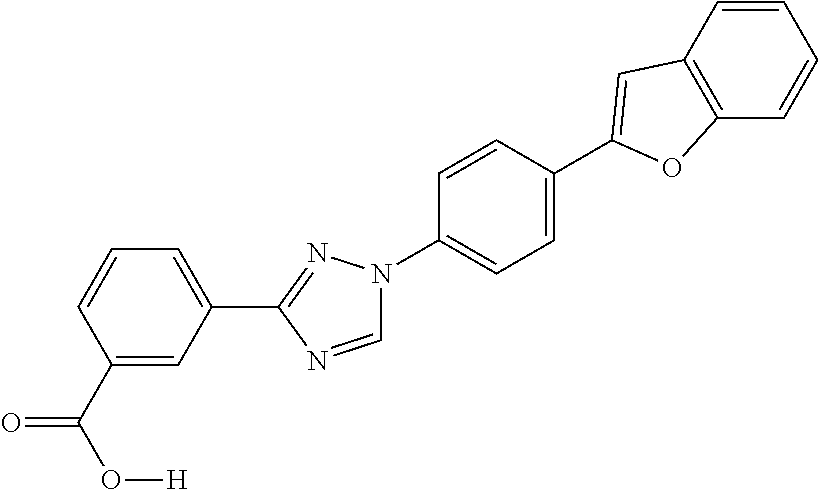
C1(C(O[H])=O)=CC(C2=NN(C3=CC=C(C4=CC5=C(C=CC=C5)O4)C=C3)C=N2)=CC=C1
